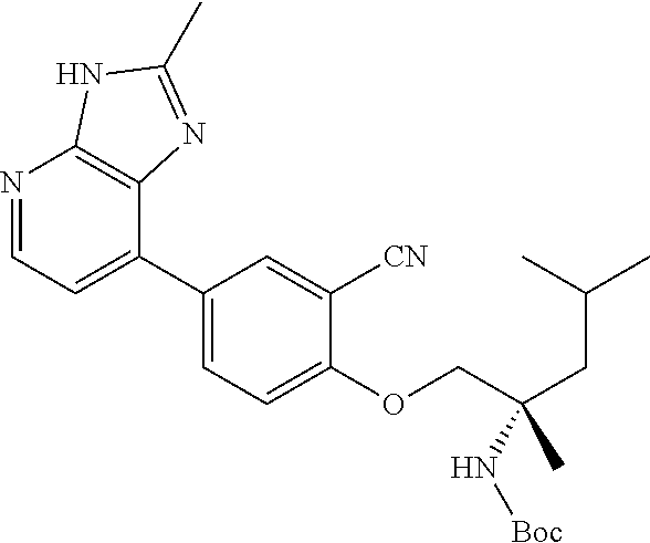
C1(C2=CC=NC3=C2N=C(C)N3)=CC=C(OCC(CC(C)C)(C)N[Boc])C([CN])=C1
